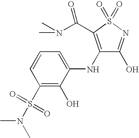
C1(S(N(C)C)(=O)=O)=C(O)C(NC2=C(C(N(C)C)=O)S(=O)(=O)N=C2O)=CC=C1
